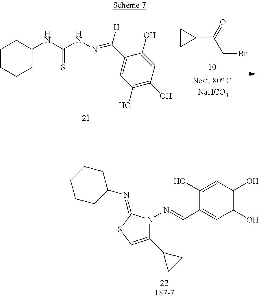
C1CCCC(NC(=S)NN=C(C2=CC(O)=C(O)C=C2O)[H])C1.C1CC1C(CBr)=O.C1(O)=CC(O)=C(O)C=C1C=NN1C(C2CC2)=CSC1=NC1CCCCC1
